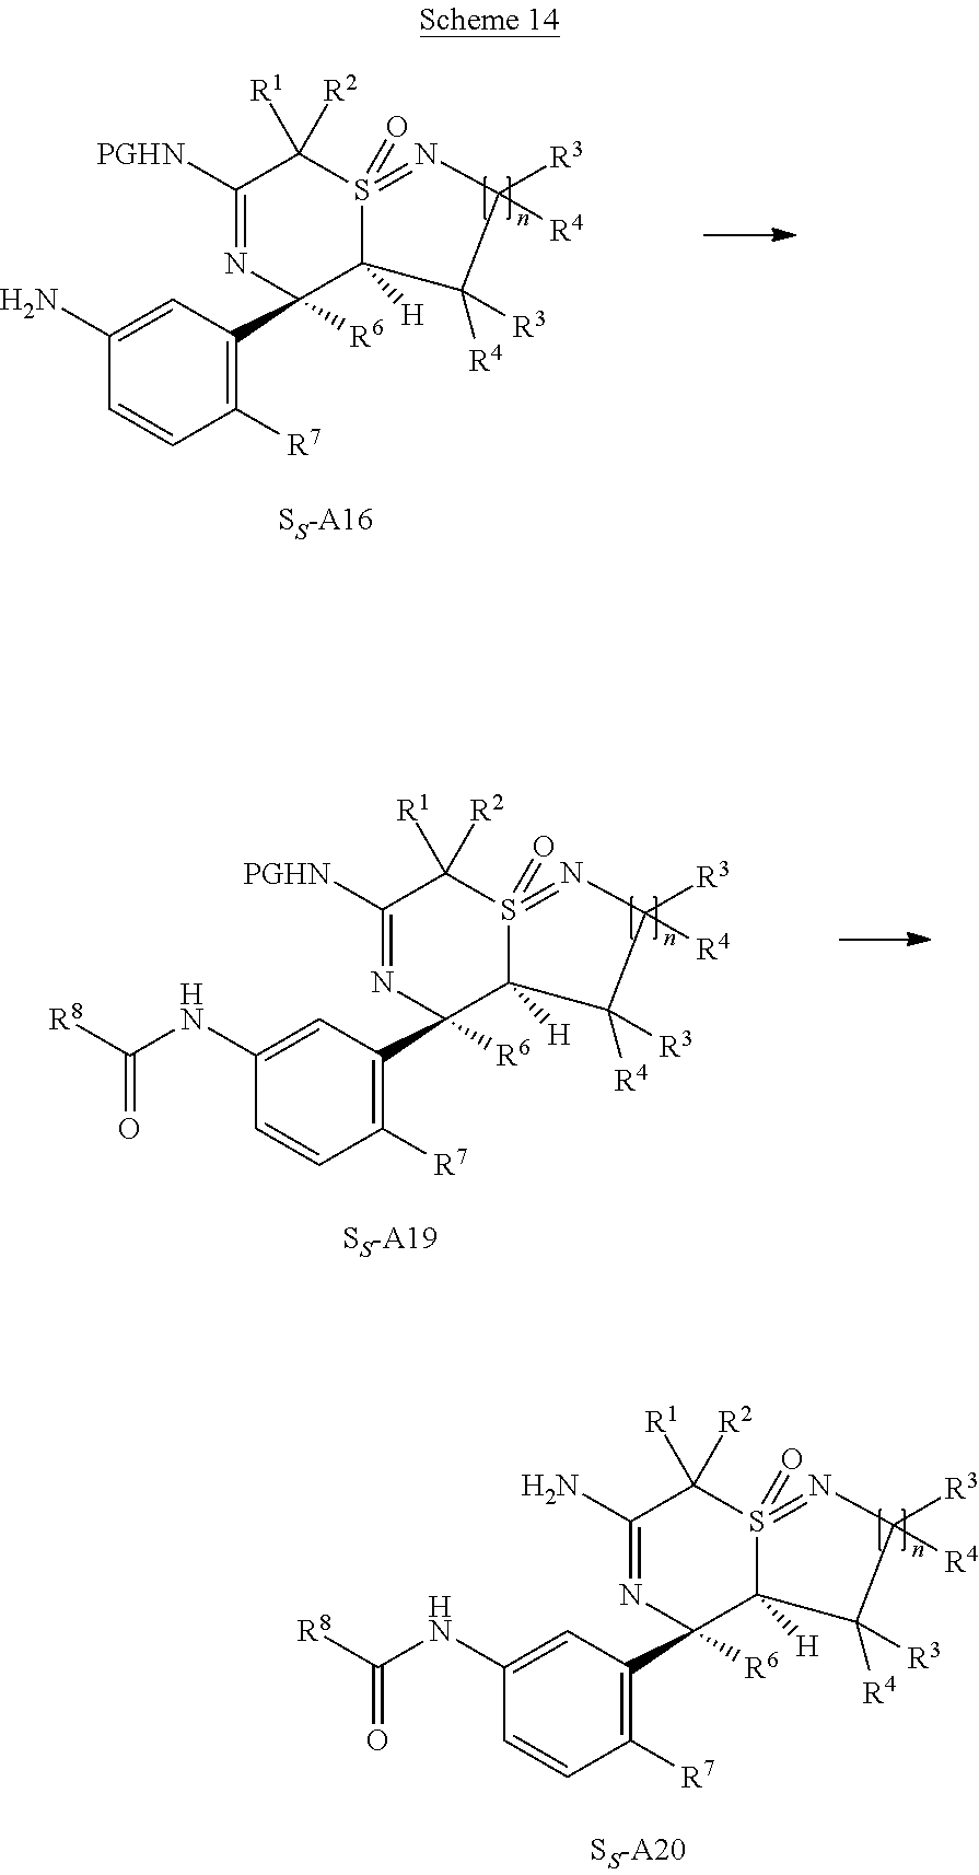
C1(N)=CC(C2([R6])N=C([PGHN])C([R1])([R2])S3(=O)=NC([R4])([R3])C([R4])([R3])C32[H])=C([R7])C=C1.C1(NC([R8])=O)=CC(C2([R6])N=C([PGHN])C([R1])([R2])S3(=O)=NC([R4])([R3])C([R4])([R3])C32[H])=C([R7])C=C1.C1(NC([R8])=O)=CC(C2([R6])N=C(N)C([R1])([R2])S3(=O)=NC([R4])([R3])C([R4])([R3])C32[H])=C([R7])C=C1
